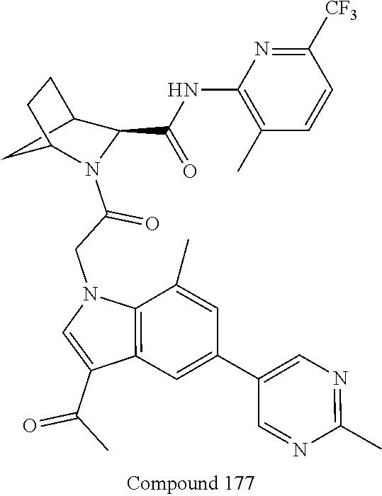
C1(C(=O)C)=CN(CC(=O)N2C(C(=O)NC3=C(C)C=CC([CF3])=N3)C3CC2CC3)C2=C1C=C(C1=CN=C(C)N=C1)C=C2C
